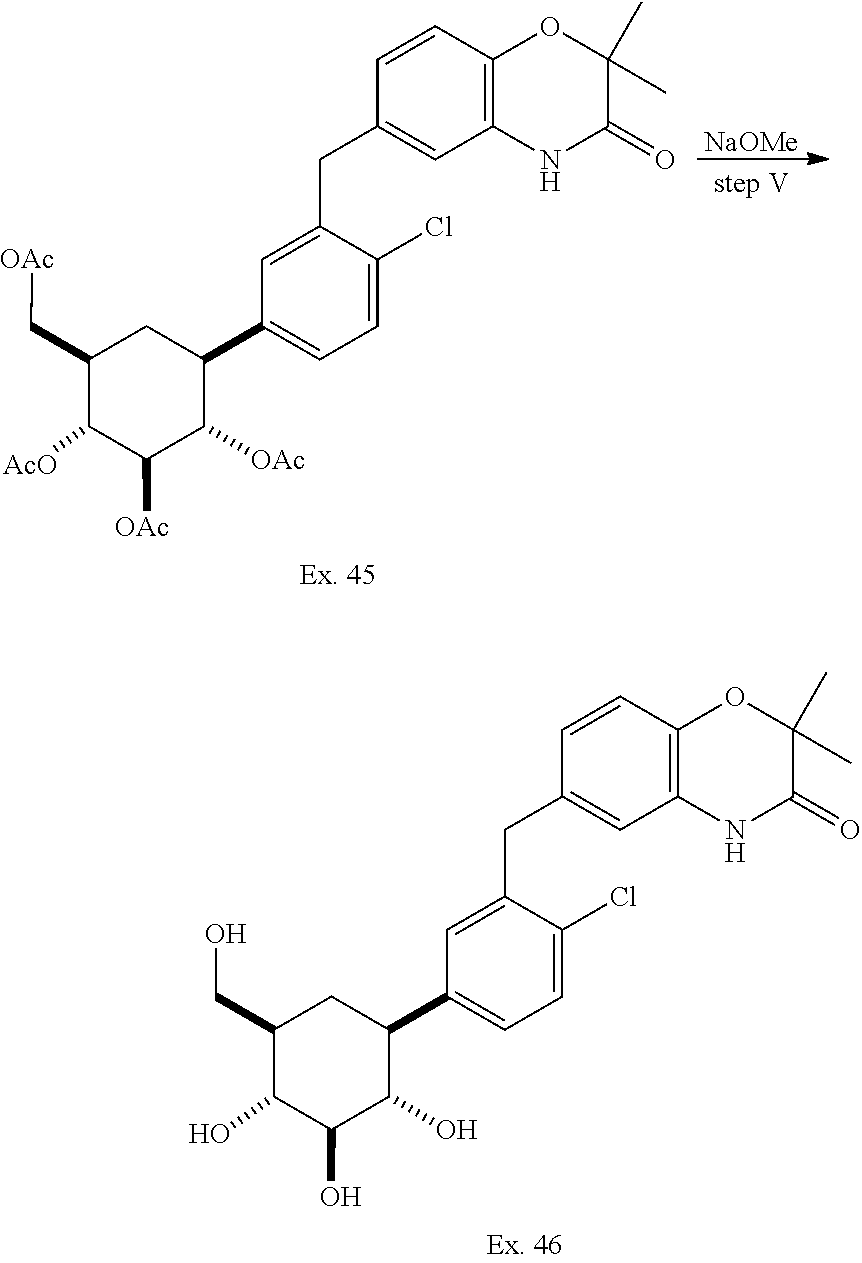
C1=CC2=C(C=C1CC1=CC(C3CC(CO)C(O)C(O)C3O)=CC=C1Cl)NC(=O)C(C)(C)O2.C1=CC2=C(C=C1CC1=CC(C3CC(C[OAc])C([AcO])C([OAc])C3[OAc])=CC=C1Cl)NC(=O)C(C)(C)O2.[NaOMe]
